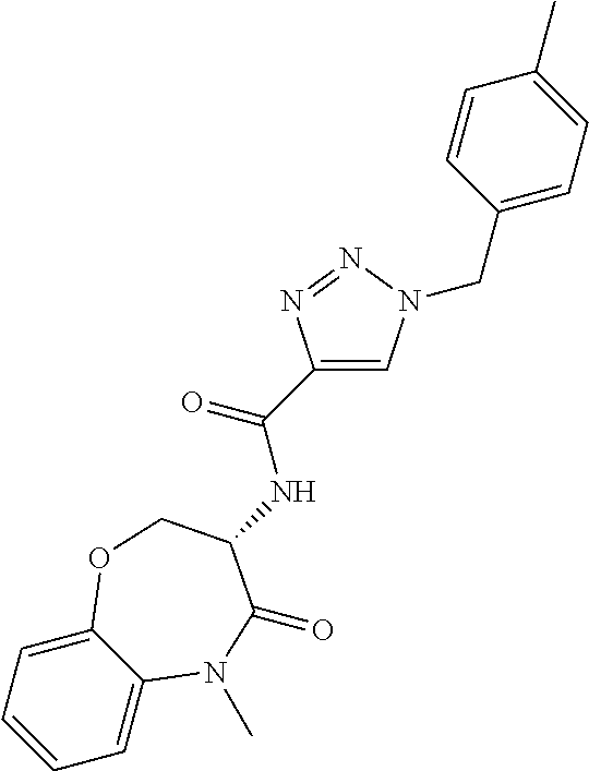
C1=C2C(=CC=C1)OCC(NC(C1=CN(CC3=CC=C(C)C=C3)N=N1)=O)C(=O)N2C
